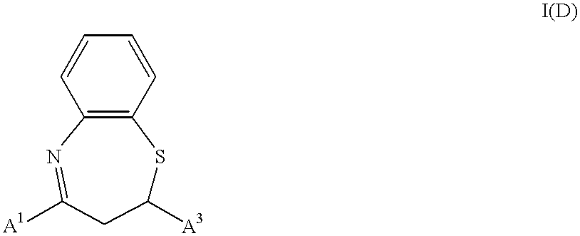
C1([A3])SC2=C(N=C([A1])C1)C=CC=C2
